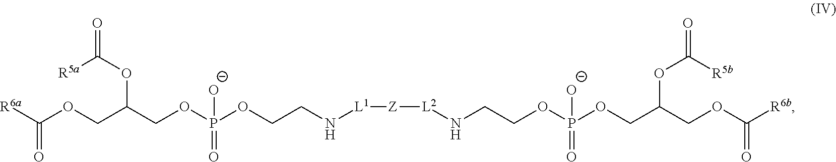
C(OCC(COP(OCCN[L1][Z][L2]NCCOP(OCC(COC([R6b])=O)OC(=O)[R5b])(=O)[O-])(=O)[O-])OC(=O)[R5a])([R6a])=O
